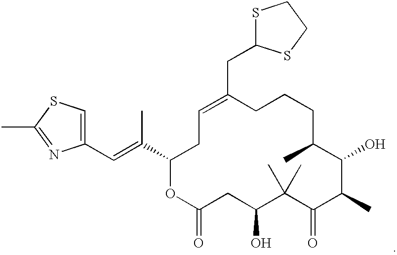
C(C1=CCC(C(C)=CC2=CSC(C)=N2)OC(=O)CC(O)C(C)(C)C(=O)C(C)C(O)C(C)CCC1)C1SCCS1
